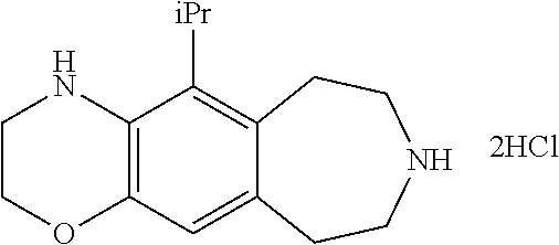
C1COC2=C(N1)C([iPr])=C1C(=C2)CCNCC1.[2HCl]
